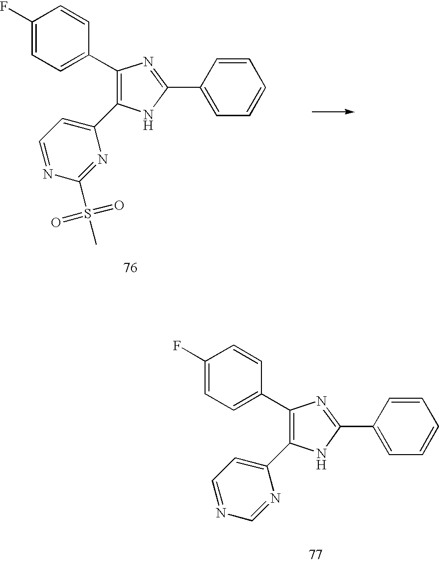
C1(C2=C(C3=CC=NC=N3)NC(C3=CC=CC=C3)=N2)=CC=C(F)C=C1.C1(C2=C(C3=CC=NC(S(=O)(=O)C)=N3)NC(C3=CC=CC=C3)=N2)=CC=C(F)C=C1
